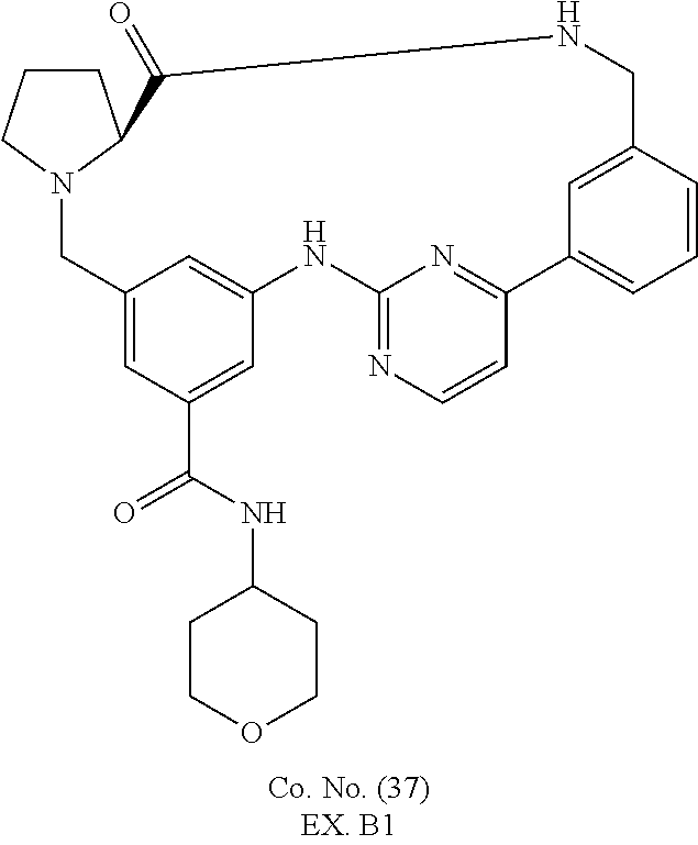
C1CCN2C1C(=O)NCC1=CC(=CC=C1)C1=NC(=NC=C1)NC1=CC(=CC(C(=O)NC3CCOCC3)=C1)C2
